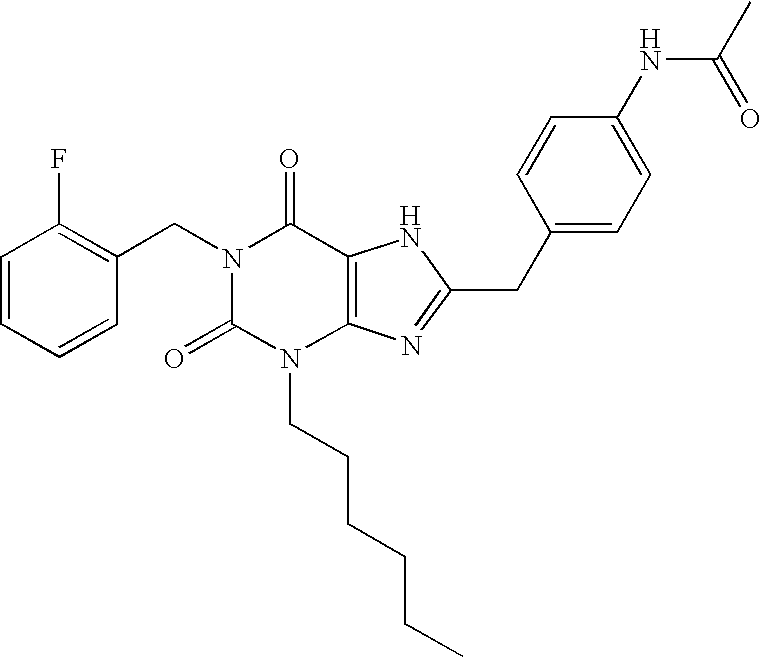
C1=CC=CC(CN2C(=O)N(CCCCCC)C3=C(C2=O)NC(CC2=CC=C(NC(=O)C)C=C2)=N3)=C1F
